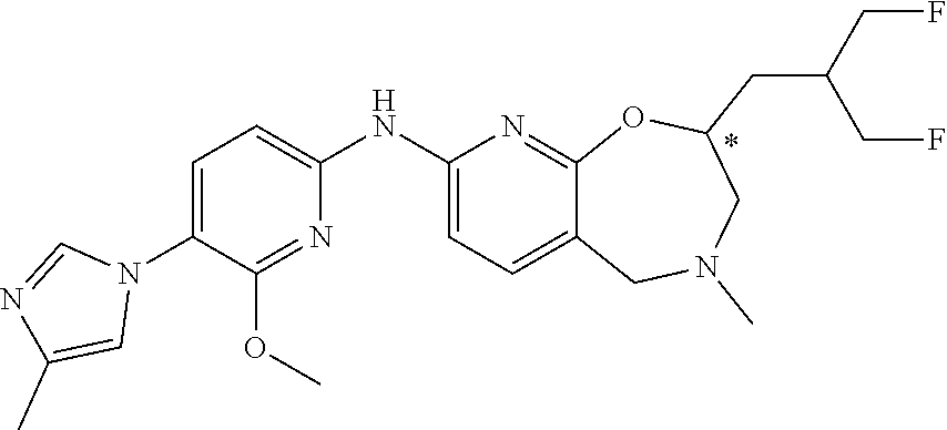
C1=C(N2C=NC(C)=C2)C(OC)=NC(NC2=CC=C3C(=N2)OC(CC(CF)CF)CN(C)C3)=C1
